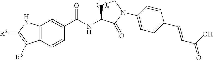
C12=C(C=CC(C(NC3CCN(C4=CC=C(C=CC(=O)O)C=C4)C3=O)=O)=C1)C([R3])=C([R2])N2
